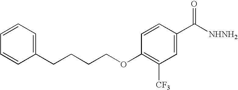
C1=C(C([NHNH2])=O)C=CC(OCCCCC2=CC=CC=C2)=C1[CF3]
